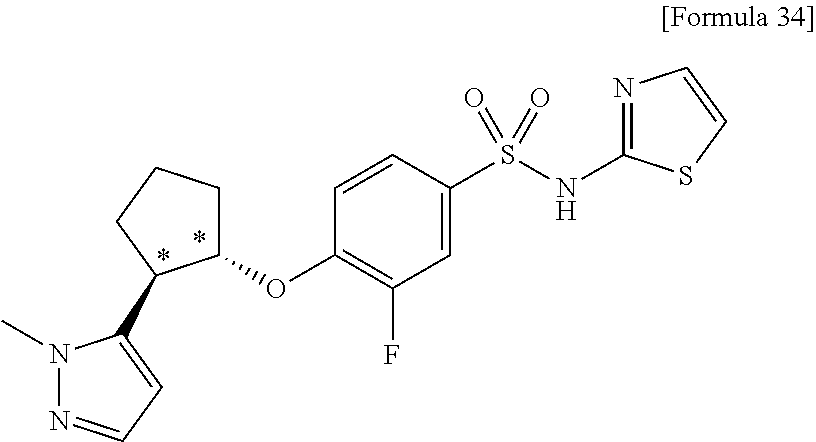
C1(S(NC2=NC=CS2)(=O)=O)=CC(F)=C(OC2CCCC2C2=CC=NN2C)C=C1
